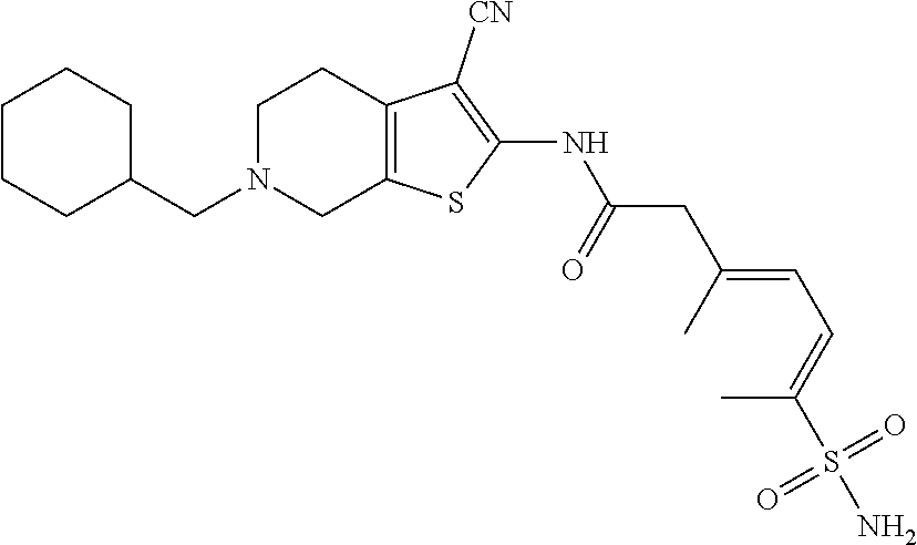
C12=C(CN(CC3CCCCC3)CC1)SC(NC(CC(=CC=C(C)S(N)(=O)=O)C)=O)=C2[CN]
